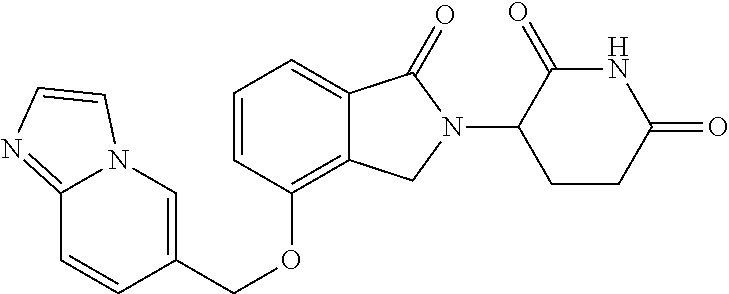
C(OC1=C2C(=CC=C1)C(=O)N(C1C(=O)NC(=O)CC1)C2)C1=CN2C(=NC=C2)C=C1
